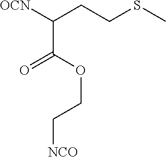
O=C(C(CCSC)[OCN])OCC[NCO]
